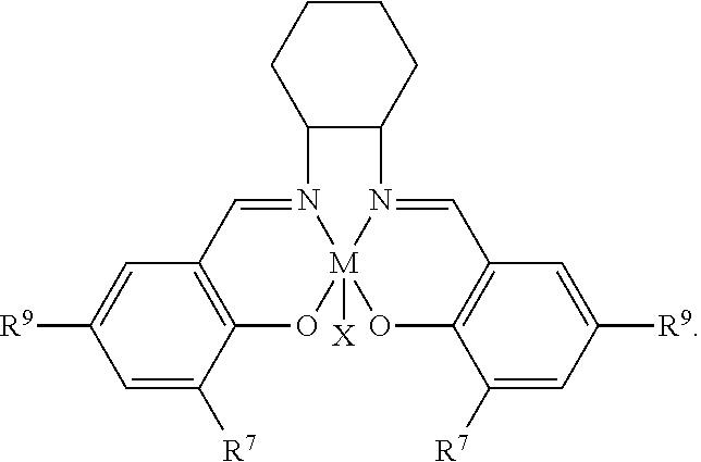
C12=C(C=N3[M]4([X])(O1)OC1=C(C=N4C4C3CCCC4)C=C([R9])C=C1[R7])C=C([R9])C=C2[R7]
